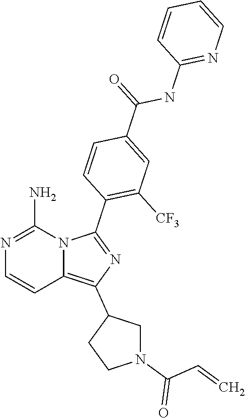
N1=C(N)N2C(=C(C3CN(C(C=C)=O)CC3)N=C2C2=C([CF3])C=C(C(NC3=NC=CC=C3)=O)C=C2)C=C1
